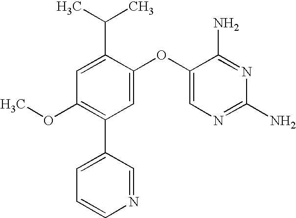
C1=C(C(C)C)C(OC2=CN=C(N)N=C2N)=CC(C2=CC=CN=C2)=C1OC
